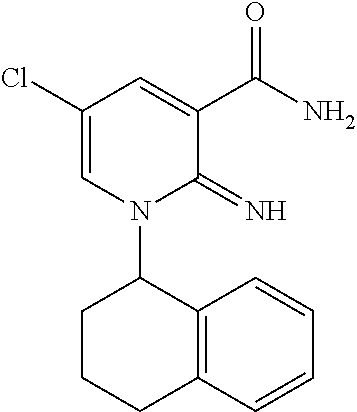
C1(Cl)=CN(C2CCCC3=C2C=CC=C3)C(=N)C(C(N)=O)=C1
